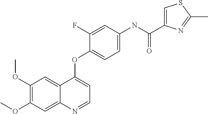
C1(OC)=C(OC)C=C2C(=C1)C(OC1=CC=C(NC(C3=CSC(C)=N3)=O)C=C1F)=CC=N2
